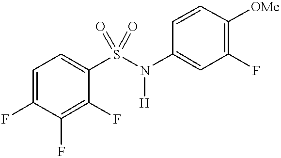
C1=C(F)C(F)=C(F)C(S(N([H])C2=CC(F)=C([OMe])C=C2)(=O)=O)=C1
